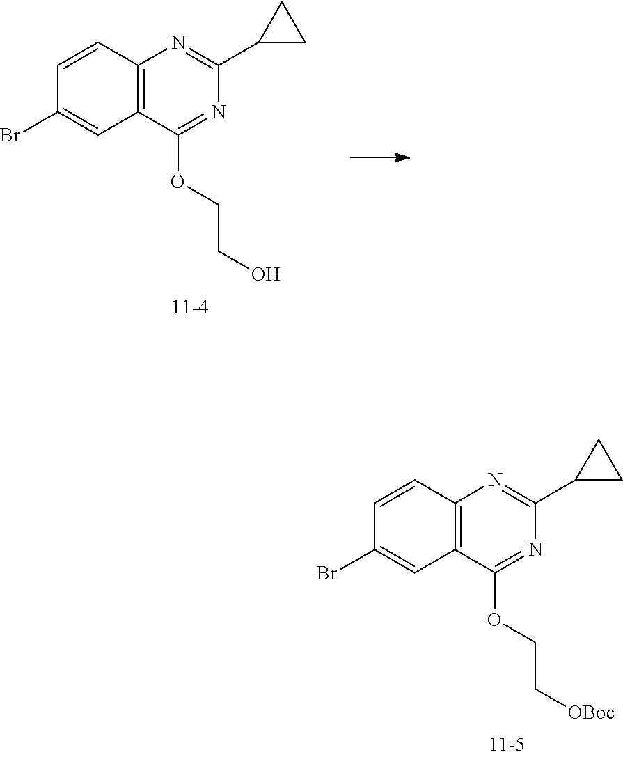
C12=C(C=CC(Br)=C1)N=C(C1CC1)N=C2OCC[OBoc].C12=C(C=CC(Br)=C1)N=C(C1CC1)N=C2OCCO
